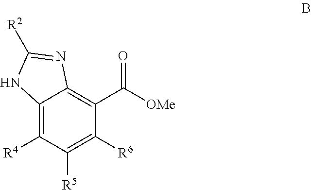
C12=C([R4])C([R5])=C([R6])C(C([OMe])=O)=C1N=C([R2])N2
